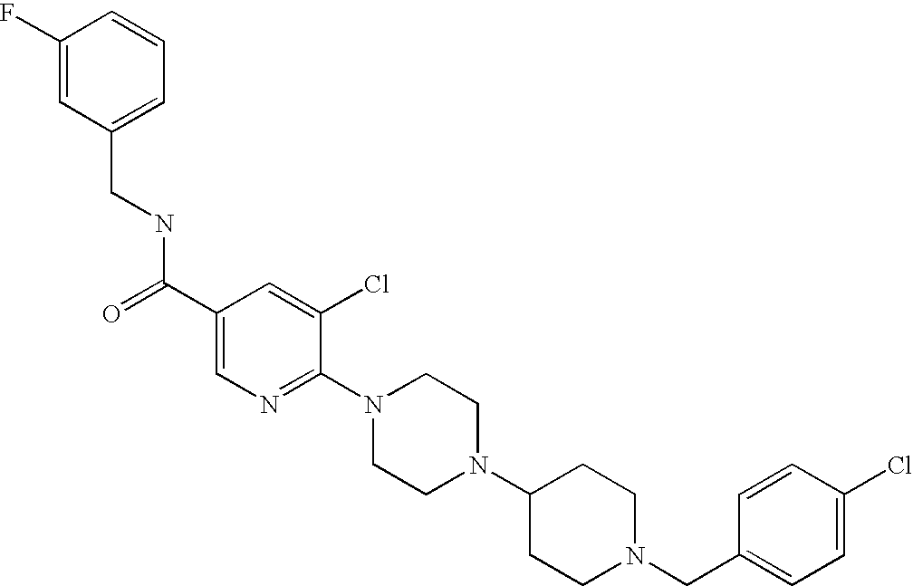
C(N1CCC(N2CCN(C3=NC=C(C(=O)NCC4=CC=CC(F)=C4)C=C3Cl)CC2)CC1)C1=CC=C(Cl)C=C1
